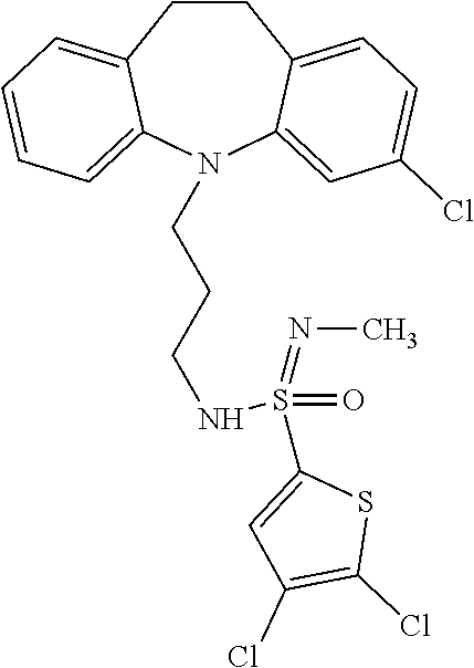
C1CC2=CC=C(Cl)C=C2N(CCCNS(C2=CC(Cl)=C(Cl)S2)(=O)=NC)C2=CC=CC=C12
